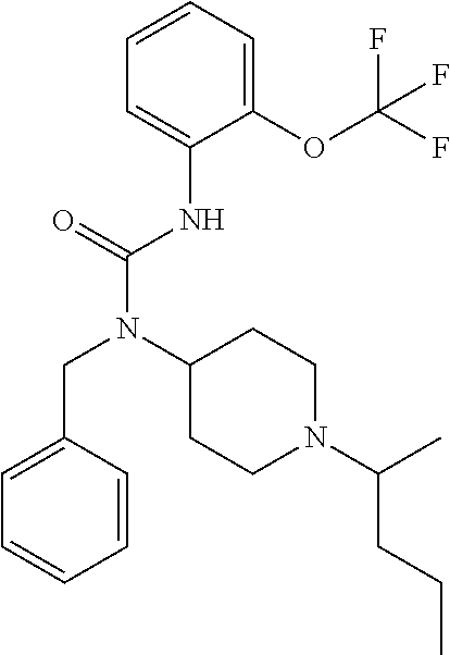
C1=CC=C(OC(F)(F)F)C(NC(N(C2CCN(C(C)CCC)CC2)CC2=CC=CC=C2)=O)=C1
